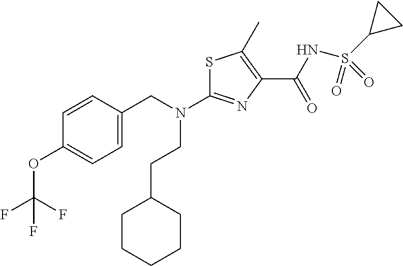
S1C(N(CC2=CC=C(OC(F)(F)F)C=C2)CCC2CCCCC2)=NC(C(NS(C2CC2)(=O)=O)=O)=C1C
